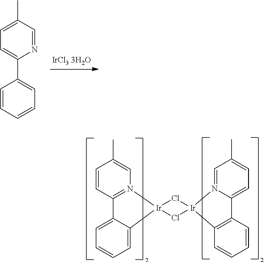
C1=C(C)C=NC(C2=CC=CC=C2)=C1.C1=CC2=N(C=C1C)[Ir]1(C3=CC=CC=C23)Cl[Ir]2(Cl1)N1=CC(C)=CC=C1C1=C2C=CC=C1
